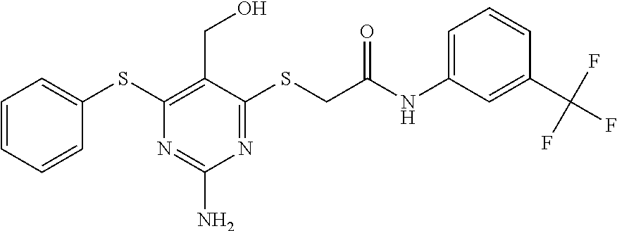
C1=CC=CC(SC2=C(CO)C(SCC(=O)NC3=CC=CC(C(F)(F)F)=C3)=NC(N)=N2)=C1
